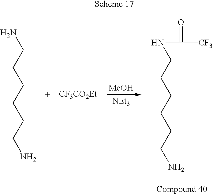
[MeOH].[NEt3].NCCCCCCN.[CF3CO2Et].N(CCCCCCN)C(=O)[CF3]
